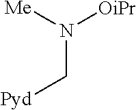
C(N([Me])[OiPr])[Pyd]
